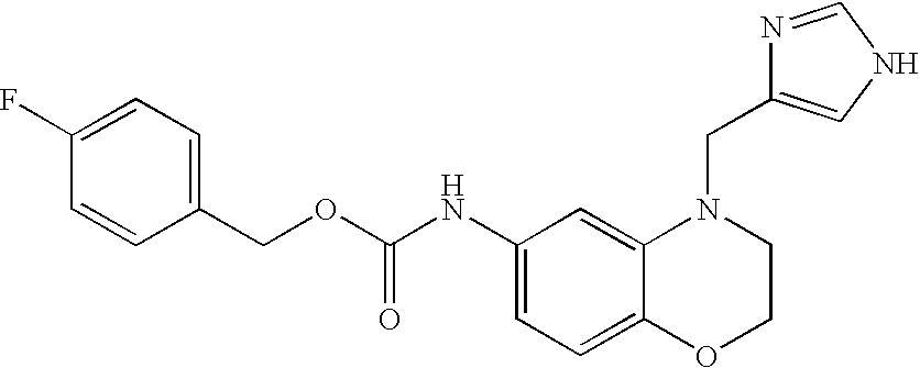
C1(NC(OCC2=CC=C(F)C=C2)=O)=CC=C2C(=C1)N(CC1=CNC=N1)CCO2
